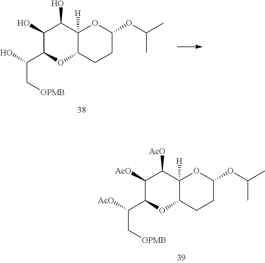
C12([H])C(CCC(OC(C)C)O1)OC(C(C[OPMB])[AcO])C([AcO])C2[AcO].C12([H])C(CCC(OC(C)C)O1)OC(C(C[OPMB])O)C(O)C2O
